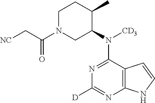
C1N(C(C[NC])=O)CC(N([CD3])C2=NC([D])=NC3=C2C=CN3)C(C)C1
